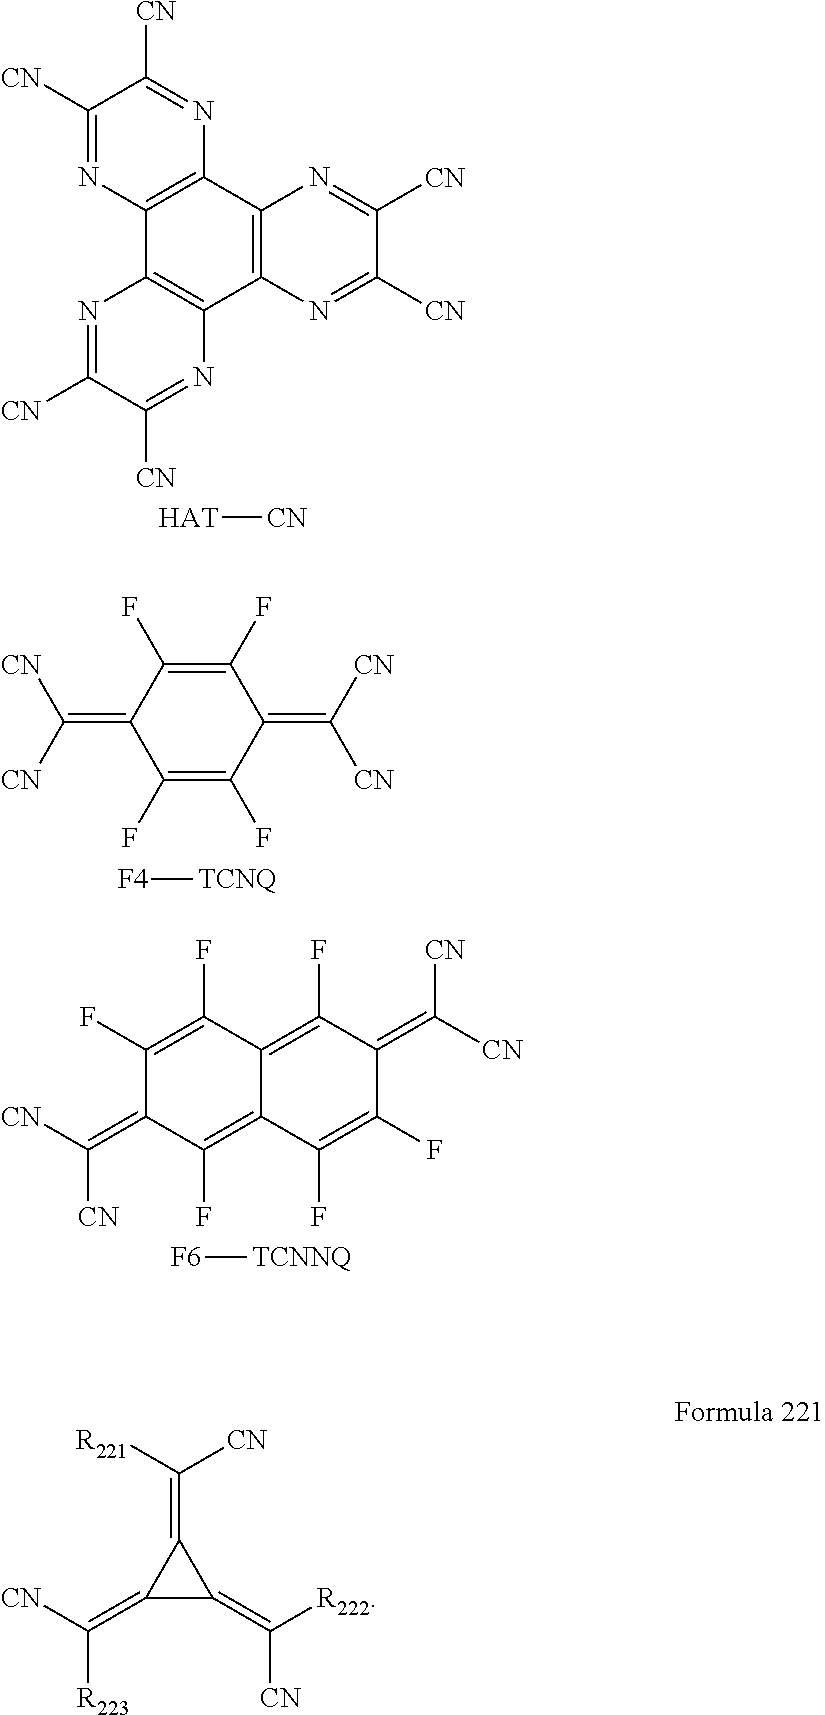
C1([CN])=NC2=C(N=C1[CN])C1=C(C3=C2N=C([CN])C([CN])=N3)N=C([CN])C([CN])=N1.[HAT][CN].C1(F)=C(F)C(=C([CN])[CN])C(F)=C(F)C1=C([CN])[CN].[F4][TCNQ].C1(F)=C(F)C2=C(F)C(=C([CN])[CN])C(F)=C(F)C2=C(F)C1=C([CN])[CN].[F6][TCNNQ].C1(=C([R223])[CN])C(=C([CN])[R222])C1=C([CN])[R221]
